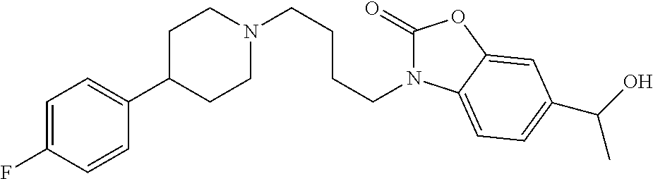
N1(CCCCN2CCC(C3=CC=C(F)C=C3)CC2)C(=O)OC2=CC(C(O)C)=CC=C12
